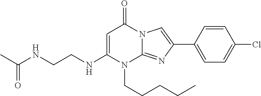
N1(CCCCC)C2=NC(C3=CC=C(Cl)C=C3)=CN2C(=O)C=C1NCCNC(=O)C
